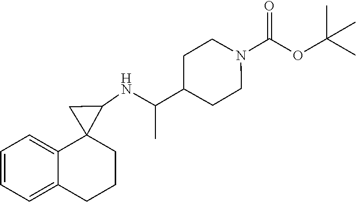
C1=CC=C2C(=C1)C1(C(NC(C3CCN(C(OC(C)(C)C)=O)CC3)C)C1)CCC2
